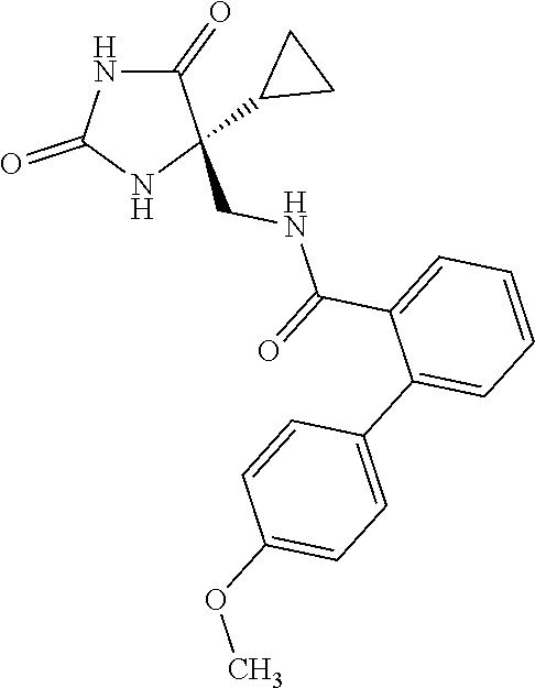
C1(=O)NC(=O)NC1(CNC(C1=CC=CC=C1C1=CC=C(OC)C=C1)=O)C1CC1
